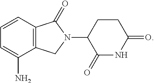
C1=CC2=C(C(N)=C1)CN(C1C(=O)NC(=O)CC1)C2=O
